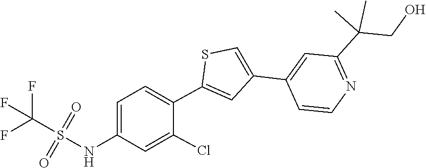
S(=O)(=O)(C(F)(F)F)NC1=CC=C(C2=CC(C3=CC(C(C)(C)CO)=NC=C3)=CS2)C(Cl)=C1
